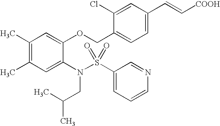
C1(C)=C(C)C=C(N(S(C2=CC=CN=C2)(=O)=O)CC(C)C)C(OCC2=CC=C(C=C[COOH])C=C2Cl)=C1
